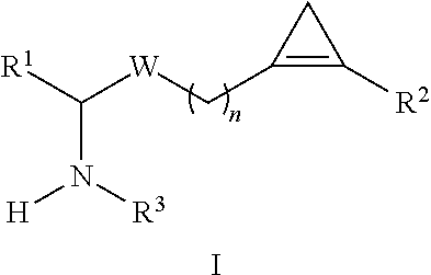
[H]N([R3])C([R1])[W]CC1=C([R2])C1.I
